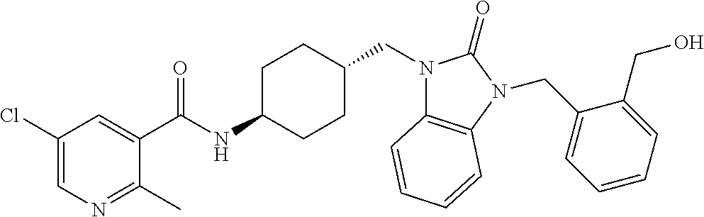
C1(Cl)=CN=C(C)C(C(NC2CCC(CN3C4=C(N(CC5=CC=CC=C5CO)C3=O)C=CC=C4)CC2)=O)=C1
